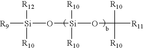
[Si](O[Si](OC([R11])([R10])[R10])([R10])[R10])([R9])([R12])[R10]
